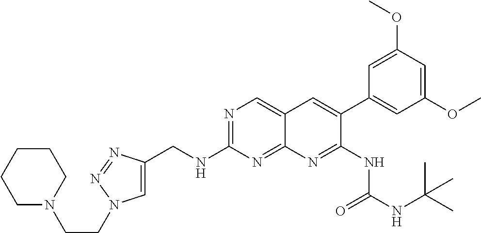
N1=C(NCC2=CN(CCN3CCCCC3)N=N2)N=C2C(=C1)C=C(C1=CC(OC)=CC(OC)=C1)C(NC(NC(C)(C)C)=O)=N2
